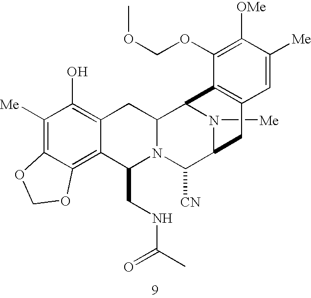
N1([Me])C2C([CN])N3C(CNC(C)=O)C4=C5C(=C([Me])C(O)=C4CC3C1C1=C(C2)C=C([Me])C([OMe])=C1OCOC)OCO5
